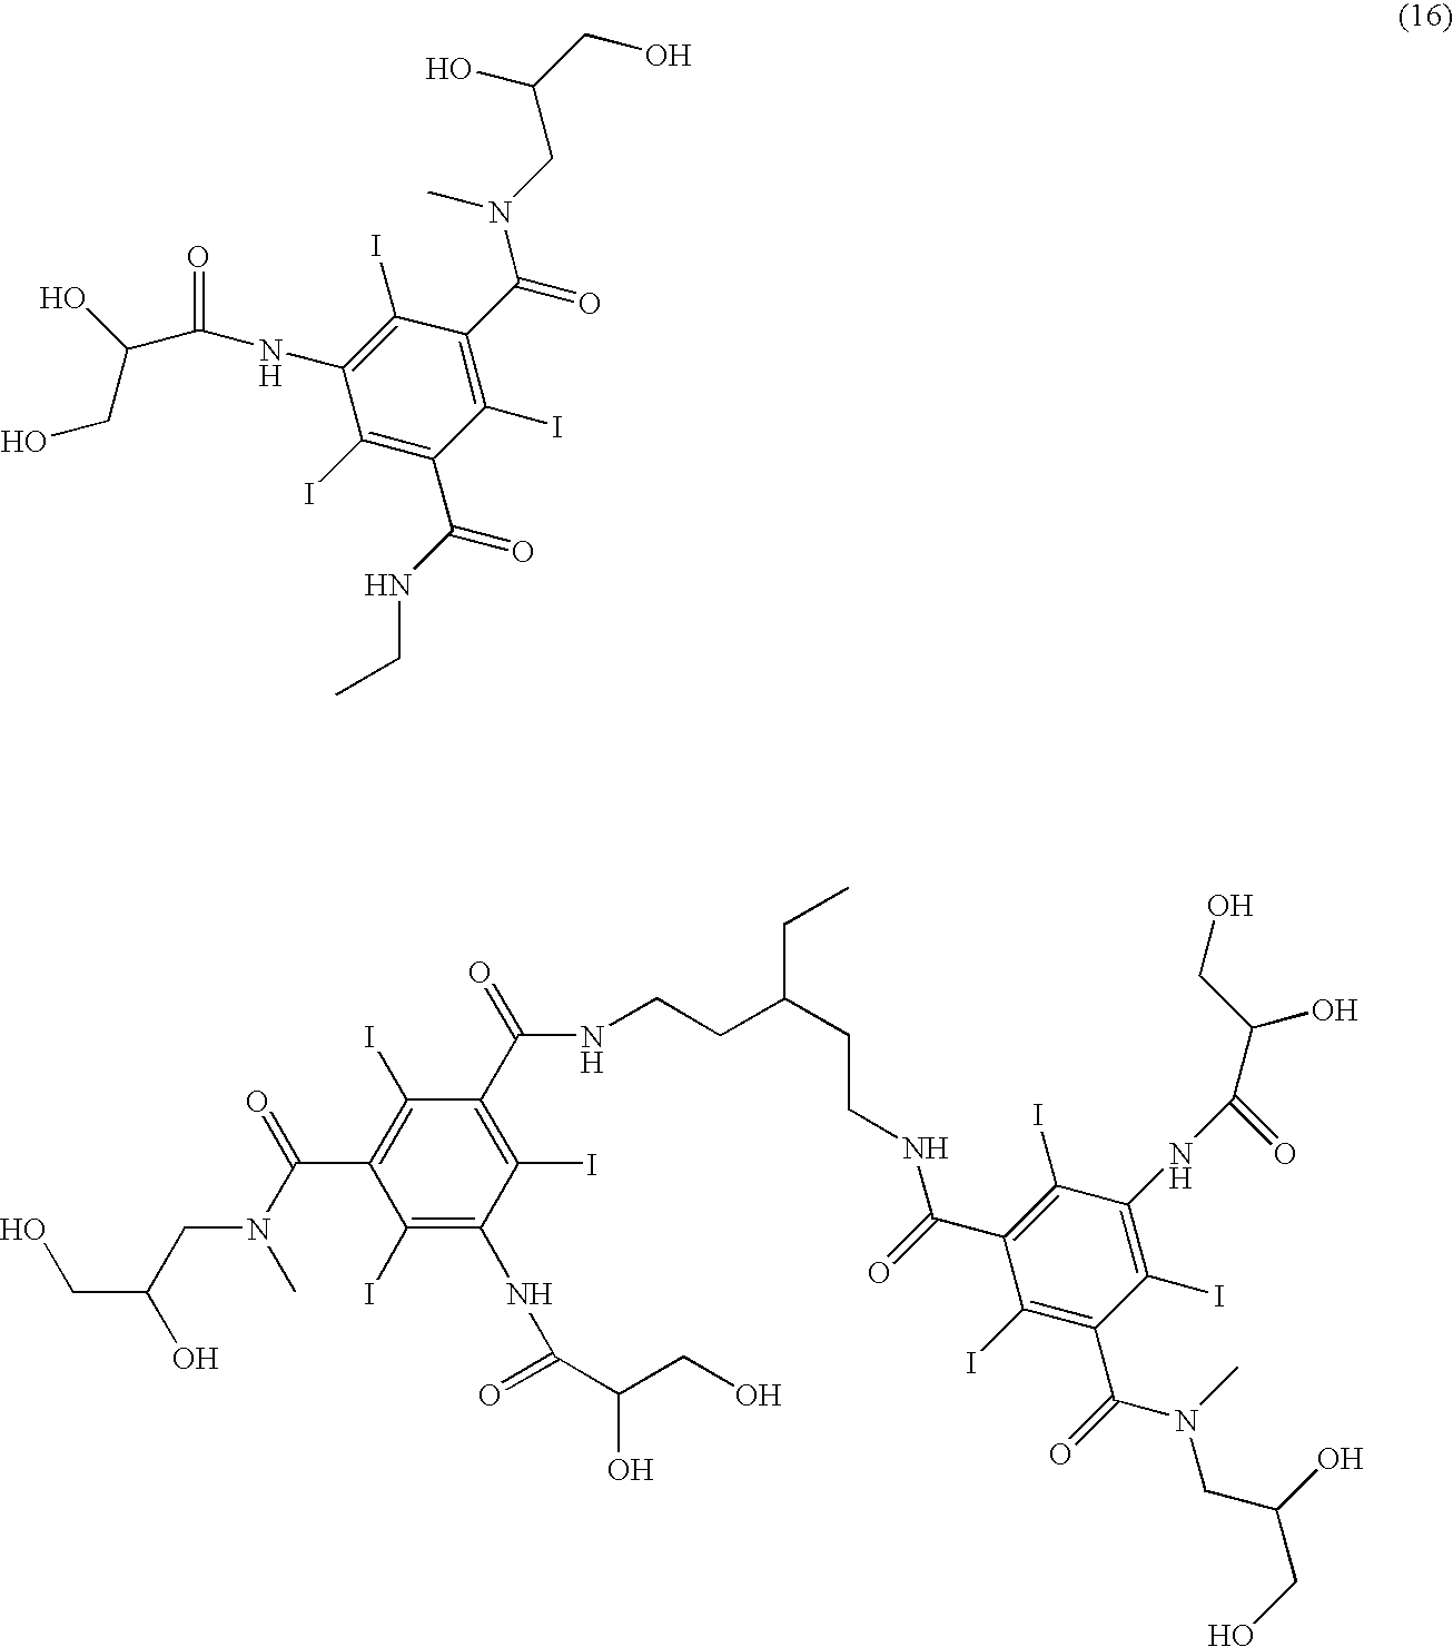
CCNC(C1=C(I)C(NC(=O)C(O)CO)=C(I)C(C(N(CC(CO)O)C)=O)=C1I)=O.C(C(CN(C(=O)C1=C(I)C(C(=O)NCCC(CCNC(C2=C(I)C(NC(=O)C(CO)O)=C(I)C(C(=O)N(C)CC(CO)O)=C2I)=O)CC)=C(I)C(NC(C(CO)O)=O)=C1I)C)O)O
